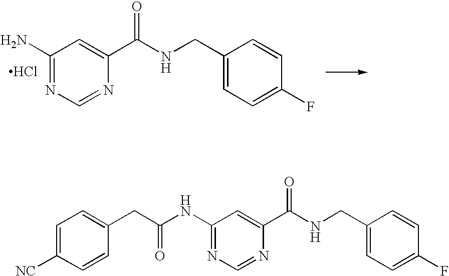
C1(N)=NC=NC(C(NCC2=CC=C(F)C=C2)=O)=C1.Cl.C1=C([NC])C=CC(CC(NC2=NC=NC(C(NCC3=CC=C(F)C=C3)=O)=C2)=O)=C1
